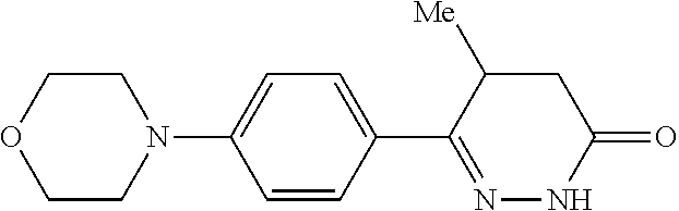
C1CN(C2=CC=C(C3=NNC(=O)CC3[Me])C=C2)CCO1
